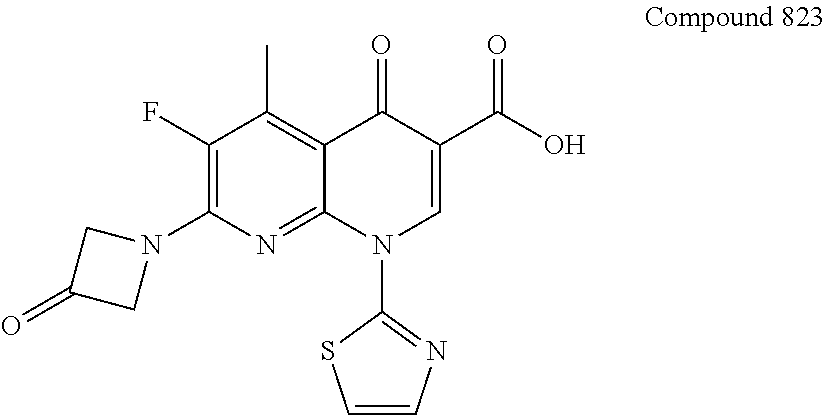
C1=CN=C(N2C=C(C(O)=O)C(=O)C3=C(C)C(F)=C(N4CC(=O)C4)N=C23)S1
